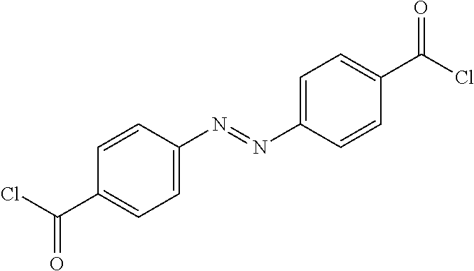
C1=C(N=NC2=CC=C(C(Cl)=O)C=C2)C=CC(C(Cl)=O)=C1
